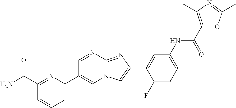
C1=NC2=NC(C3=CC(NC(C4=C(C)N=C(C)O4)=O)=CC=C3F)=CN2C=C1C1=CC=CC(C(N)=O)=N1
